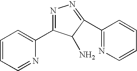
C1=CC=NC(C2=NN=C(C3=NC=CC=C3)C2N)=C1
